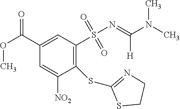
C1(SC2=NCCS2)=C(S(N=C(N(C)C)[H])(=O)=O)C=C(C(OC)=O)C=C1[NO2]
